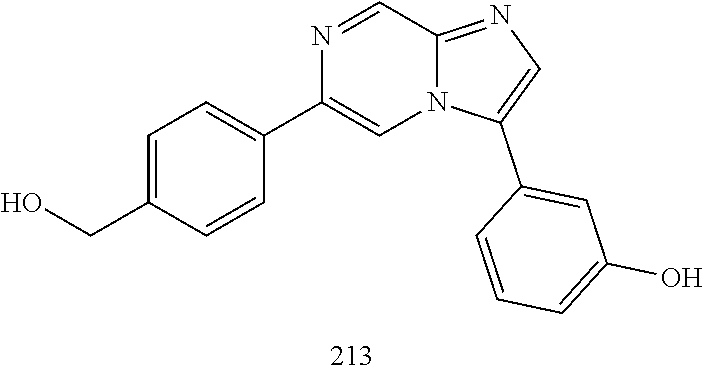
C1(C2=CC=C(CO)C=C2)=CN2C(=NC=C2C2=CC(O)=CC=C2)C=N1
